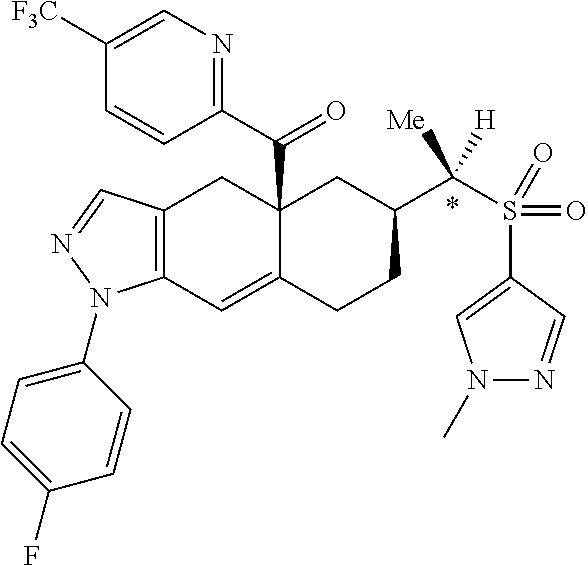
C12(C(C3=NC=C([F3C])C=C3)=O)C(=CC3=C(C1)C=NN3C1=CC=C(F)C=C1)CCC(C(S(C1=CN(C)N=C1)(=O)=O)([Me])[H])C2
